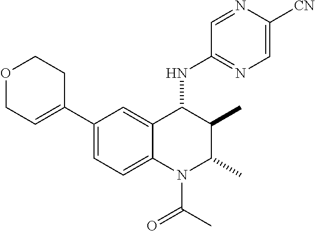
C1(C2=CCOCC2)=CC=C2C(=C1)C(NC1=NC=C([CN])N=C1)C(C)C(C)N2C(C)=O
